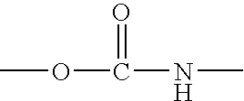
O(C(=O)NC)C
